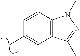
C1=CC2=C(C=C1C)C(C)=NN2C
